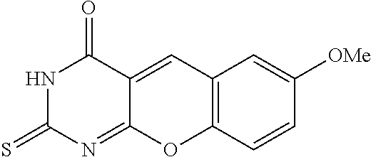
N1C(=S)N=C2C(=CC3=C(O2)C=CC([OMe])=C3)C1=O
